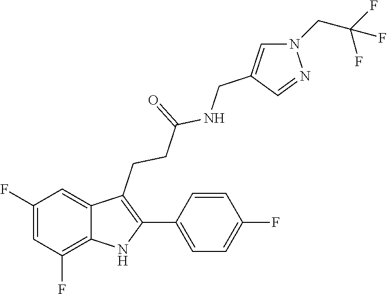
C(NC(CCC1=C(C2=CC=C(F)C=C2)NC2=C(F)C=C(F)C=C12)=O)C1=CN(CC(F)(F)F)N=C1
